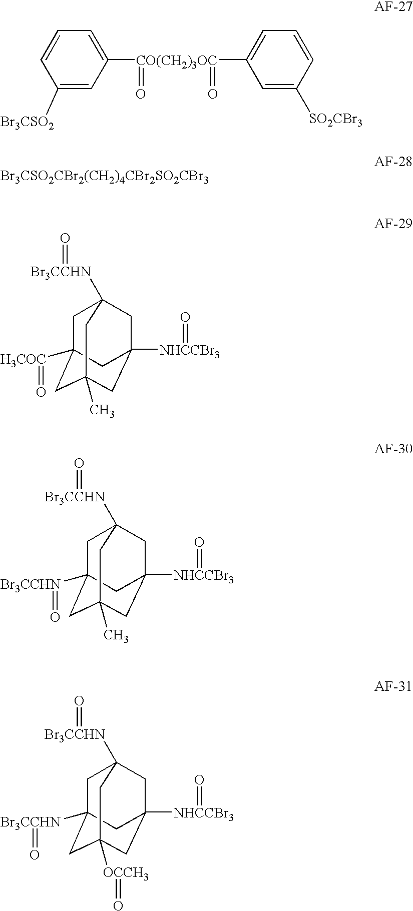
C1C2([H3COC]=O)CC3(C)CC([NHCCBr3]=O)(CC1([Br3CCHN]=O)C3)C2.C1([Br3CSO2])=CC([CO(CH2)3OC](=O)(C2=CC=CC([SO2CBr3])=C2)=O)=CC=C1.[Br3CSO2CBr2(CH2)4CBr2SO2CBr3].C1C2([Br3CCHN]=O)CC3(C)CC([NHCCBr3]=O)(CC1([Br3CCHN]=O)C3)C2.C1C2([Br3CCHN]=O)CC3([OCCH3]=O)CC([NHCCBr3]=O)(CC1([Br3CCHN]=O)C3)C2
